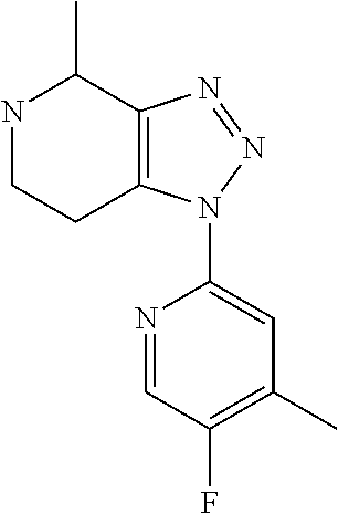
N1CCC2=C(C1C)N=NN2C1=CC(C)=C(F)C=N1
